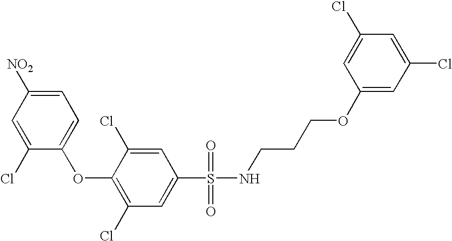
O(C1=C(Cl)C=C(S(=O)(=O)NCCCOC2=CC(Cl)=CC(Cl)=C2)C=C1Cl)C1=CC=C([NO2])C=C1Cl
